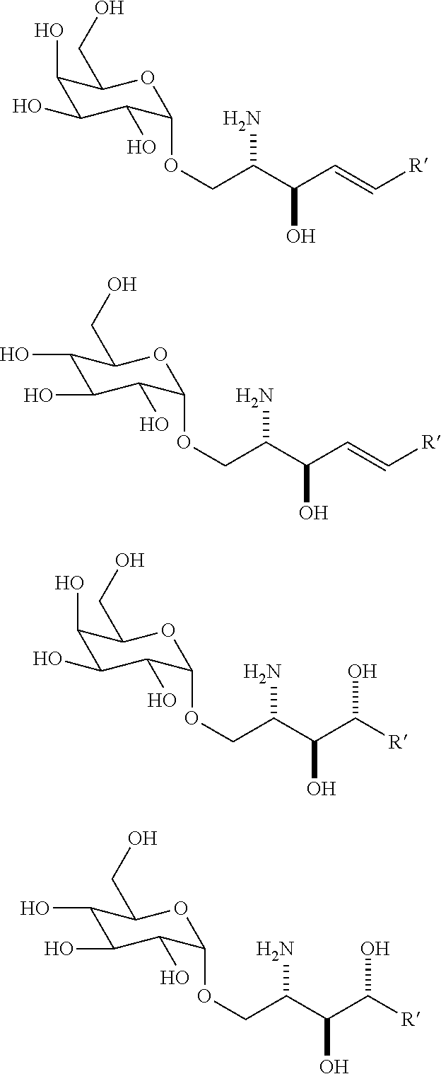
C1(O)C(O)C(O)C(OCC(C(C=C[R])O)N)OC1CO.C1(O)C(O)C(O)C(OCC(C(C=C[R])O)N)OC1CO.C1(O)C(O)C(O)C(OCC(C(O)C([R])O)N)OC1CO.C1(O)C(O)C(O)C(OCC(C(O)C([R])O)N)OC1CO
